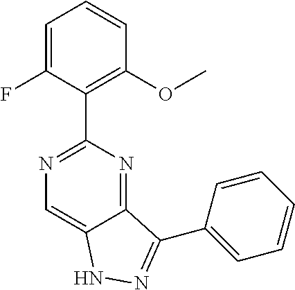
C1=C(F)C(C2=NC=C3C(=N2)C(C2=CC=CC=C2)=NN3)=C(OC)C=C1
